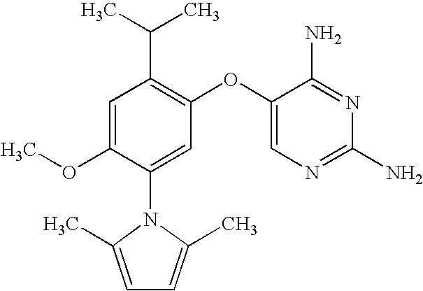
C1=C(OC)C(N2C(C)=CC=C2C)=CC(OC2=CN=C(N)N=C2N)=C1C(C)C
